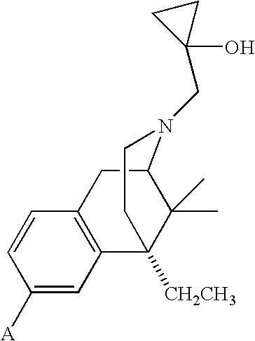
C1=C([A])C=CC2=C1C1([CH2CH3])C(C)(C)C(C2)N(CC2(O)CC2)CC1
